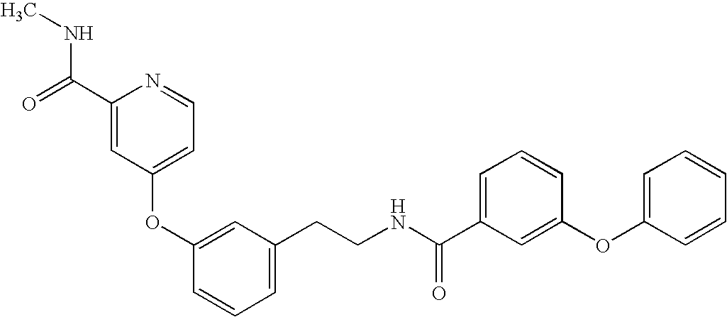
C1(OC2=CC(CCNC(=O)C3=CC=CC(OC4=CC=CC=C4)=C3)=CC=C2)=CC=NC(C(NC)=O)=C1
